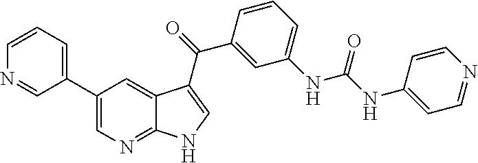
C1(C2=CC=CN=C2)=CN=C2C(=C1)C(C(C1=CC(NC(=O)NC3=CC=NC=C3)=CC=C1)=O)=CN2
